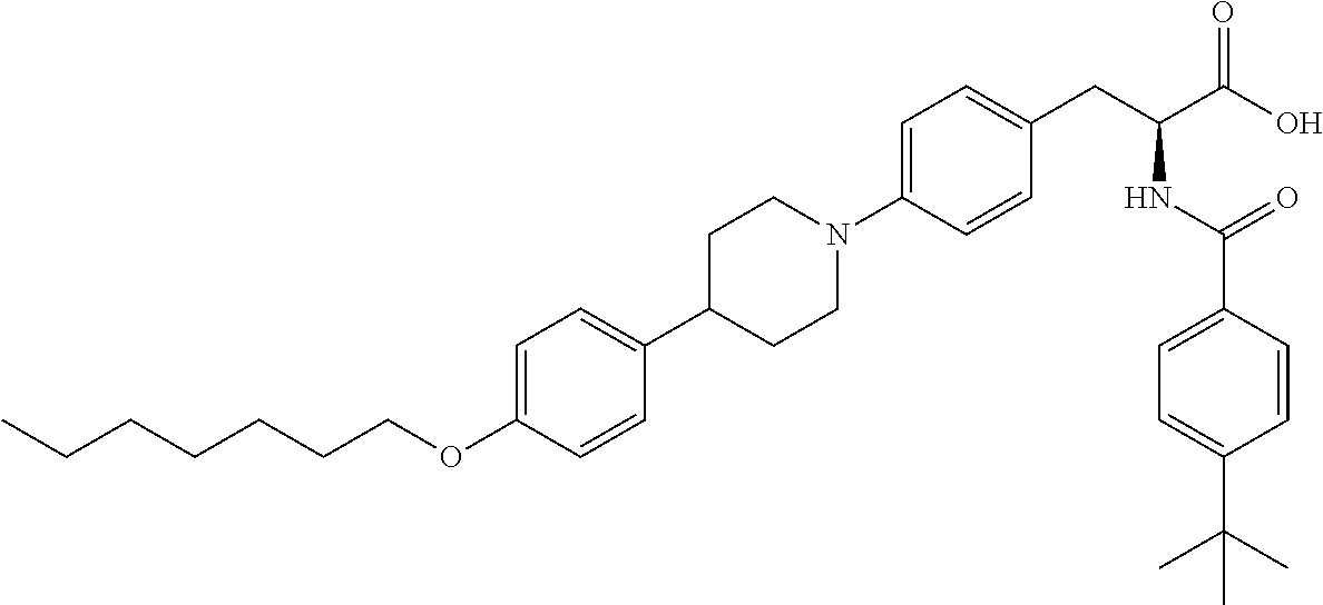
CCCCCCCOC1=CC=C(C2CCN(C3=CC=C(CC(C(O)=O)NC(C4=CC=C(C(C)(C)C)C=C4)=O)C=C3)CC2)C=C1
